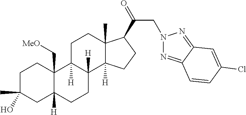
C1C(C)(O)CC2([H])C(C[MeO])(C1)C1([H])C([H])(CC2)C2([H])C(C)(CC1)C(C(=O)CN1N=C3C(=N1)C=C(Cl)C=C3)CC2
